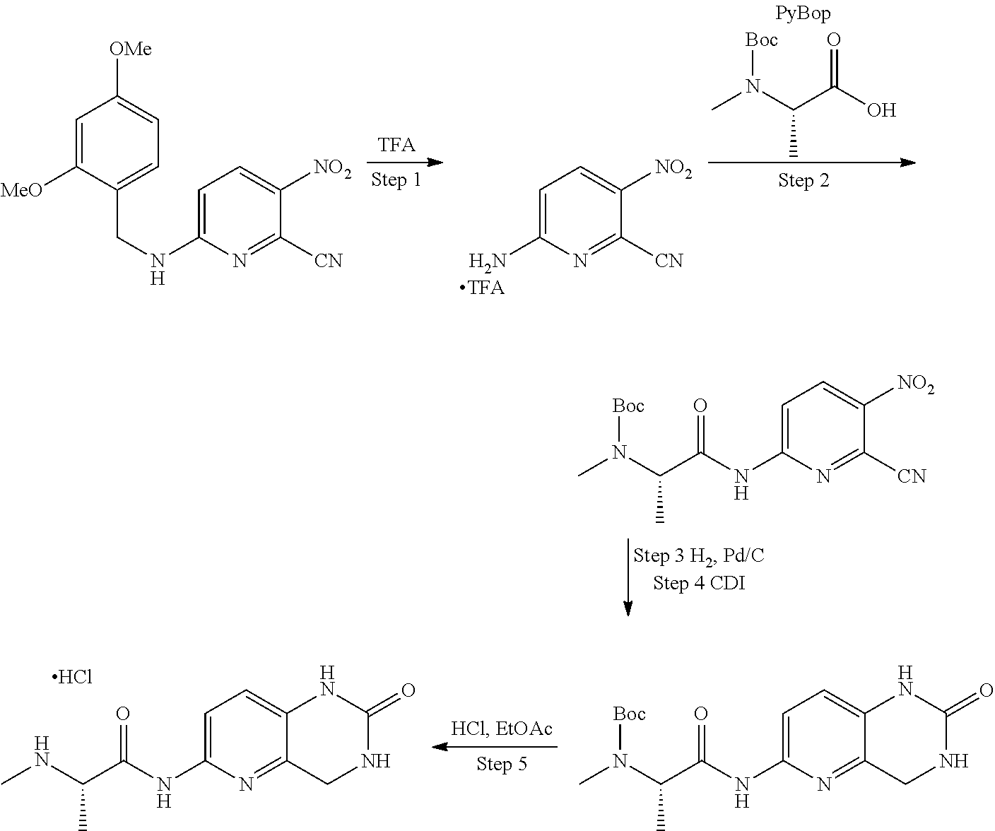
C1=C(NCC2=CC=C([OMe])C=C2[MeO])N=C([CN])C([NO2])=C1.C1=C(N)N=C([CN])C([NO2])=C1.[TFA].CN(C(C(O)=O)C)[Boc].C1=C(NC(C(NC)C)=O)N=C2C(=C1)NC(=O)NC2.Cl.C1=C(NC(C(N(C)[Boc])C)=O)N=C2C(=C1)NC(=O)NC2.C1=C(NC(C(N(C)[Boc])C)=O)N=C([CN])C([NO2])=C1
